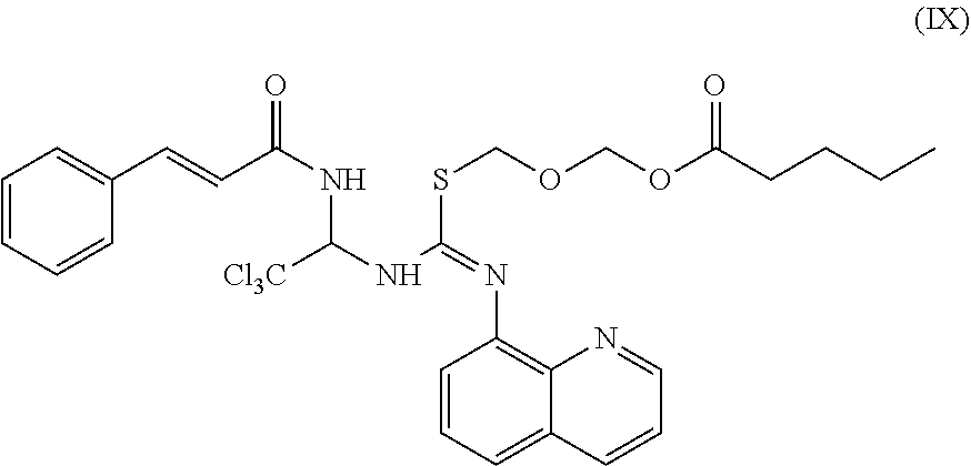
C1=CC=CC(C=CC(NC([Cl3C])NC(=NC2=C3C(=CC=C2)C=CC=N3)SCOCOC(CCCC)=O)=O)=C1
